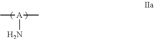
C[A](C)N
